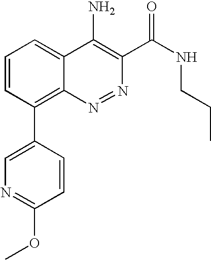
C1=CC(C2=C3C(=CC=C2)C(N)=C(C(NCCC)=O)N=N3)=CN=C1OC
